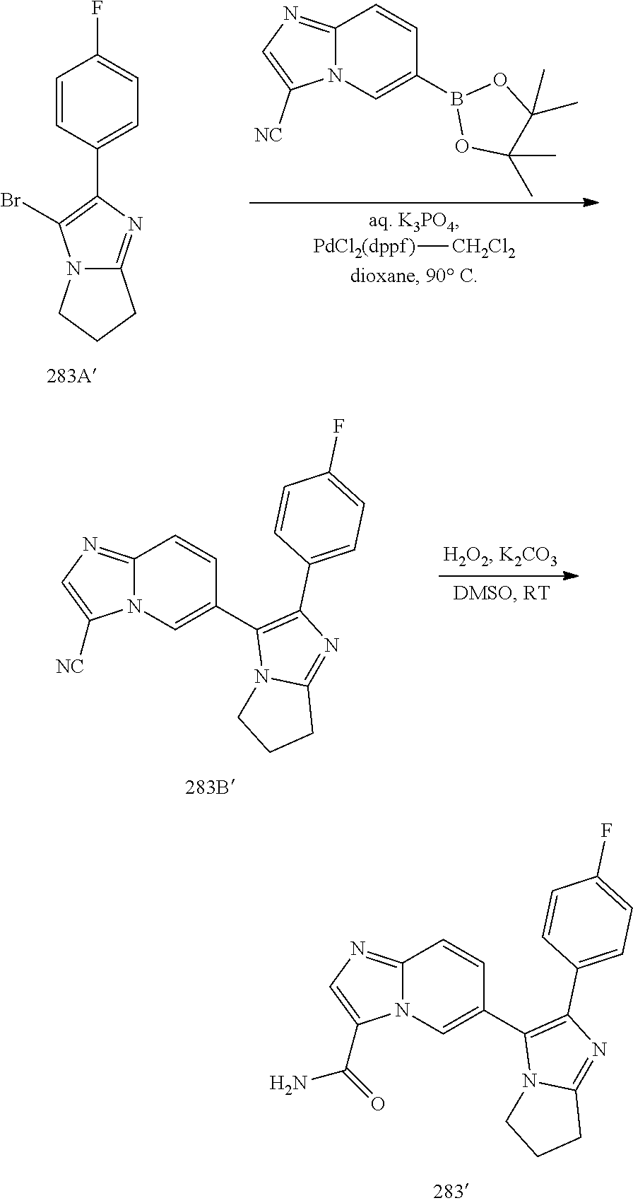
C12=NC=C([NC])N1C=C(B1OC(C)(C)C(C)(C)O1)C=C2.[PdCl2(dppf)][CH2Cl2].C1=CC(C2=C(Br)N3C(=N2)CCC3)=CC=C1F.C12=NC=C([NC])N1C=C(C1=C(C3=CC=C(F)C=C3)N=C3N1CCC3)C=C2.C12=NC=C(C(N)=O)N1C=C(C1=C(C3=CC=C(F)C=C3)N=C3N1CCC3)C=C2
